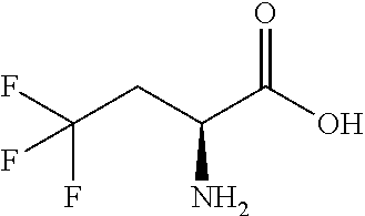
FC(CC(C(O)=O)N)(F)F
